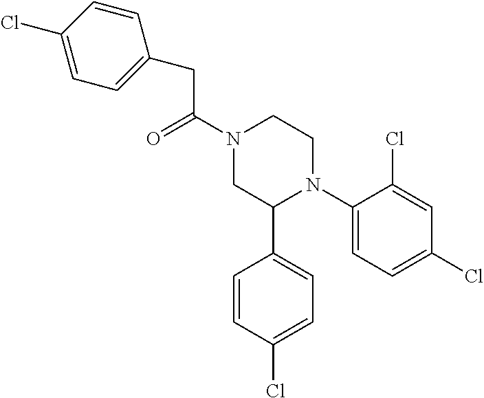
C(C(N1CC(C2=CC=C(Cl)C=C2)N(C2=CC=C(Cl)C=C2Cl)CC1)=O)C1=CC=C(Cl)C=C1
